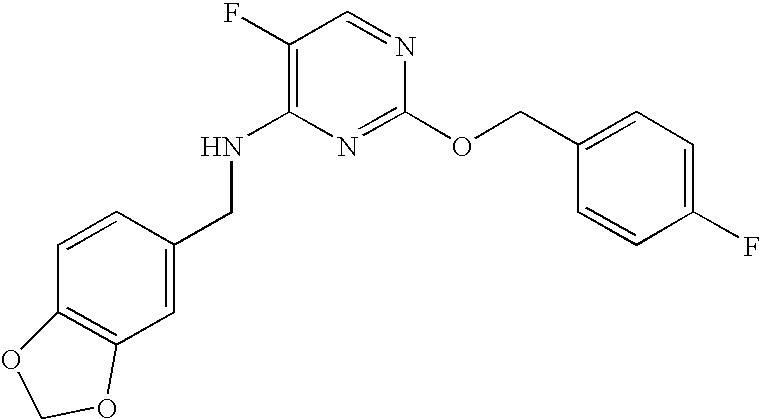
C1=C(CNC2=C(F)C=NC(OCC3=CC=C(F)C=C3)=N2)C=CC2=C1OCO2
